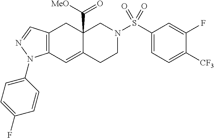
C12(C([MeO])=O)C(=CC3=C(C1)C=NN3C1=CC=C(F)C=C1)CCN(S(C1=CC=C([CF3])C(F)=C1)(=O)=O)C2
